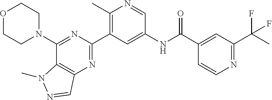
O1CCN(C2=NC(C3=C(C)N=CC(NC(C4=CC(C(F)(C)F)=NC=C4)=O)=C3)=NC3=C2N(C)N=C3)CC1
